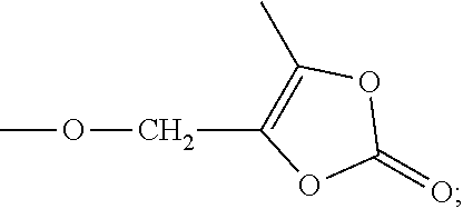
C(C1=C(C)OC(=O)O1)OC
